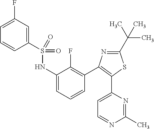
C1(C(C)(C)C)=NC(C2=C(F)C(NS(=O)(=O)C3=CC(F)=CC=C3)=CC=C2)=C(C2=CC=NC(C)=N2)S1
